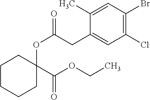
C1(C)=CC(Br)=C(Cl)C=C1CC(OC1(C(OCC)=O)CCCCC1)=O
